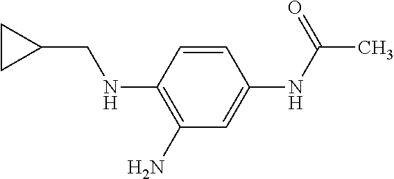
C1(NCC2CC2)=C(N)C=C(NC(C)=O)C=C1
